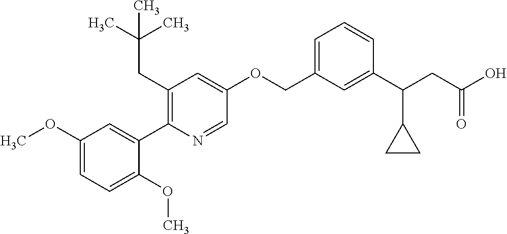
C1(OC)=CC=C(OC)C(C2=C(CC(C)(C)C)C=C(OCC3=CC=CC(C(CC(O)=O)C4CC4)=C3)C=N2)=C1
